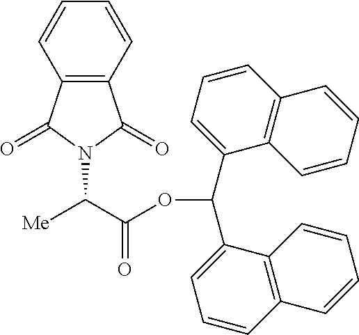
[Me]C(C(OC(C1=CC=CC2=C1C=CC=C2)C1=CC=CC2=C1C=CC=C2)=O)N1C(=O)C2=C(C1=O)C=CC=C2
